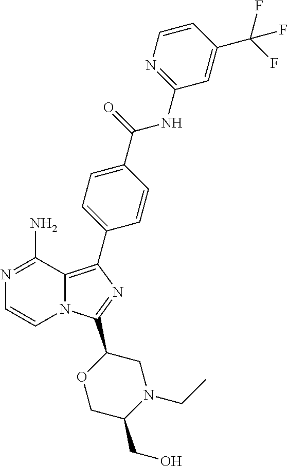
N1=C(N)C2=C(C3=CC=C(C(=O)NC4=NC=CC(C(F)(F)F)=C4)C=C3)N=C(C3OCC(CO)N(CC)C3)N2C=C1
